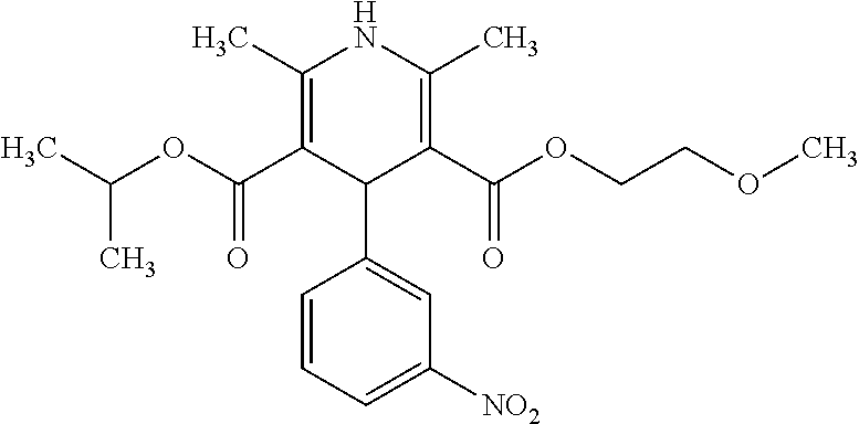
C1=CC=C([NO2])C=C1C1C(C(=O)OCCOC)=C(C)NC(C)=C1C(=O)OC(C)C
